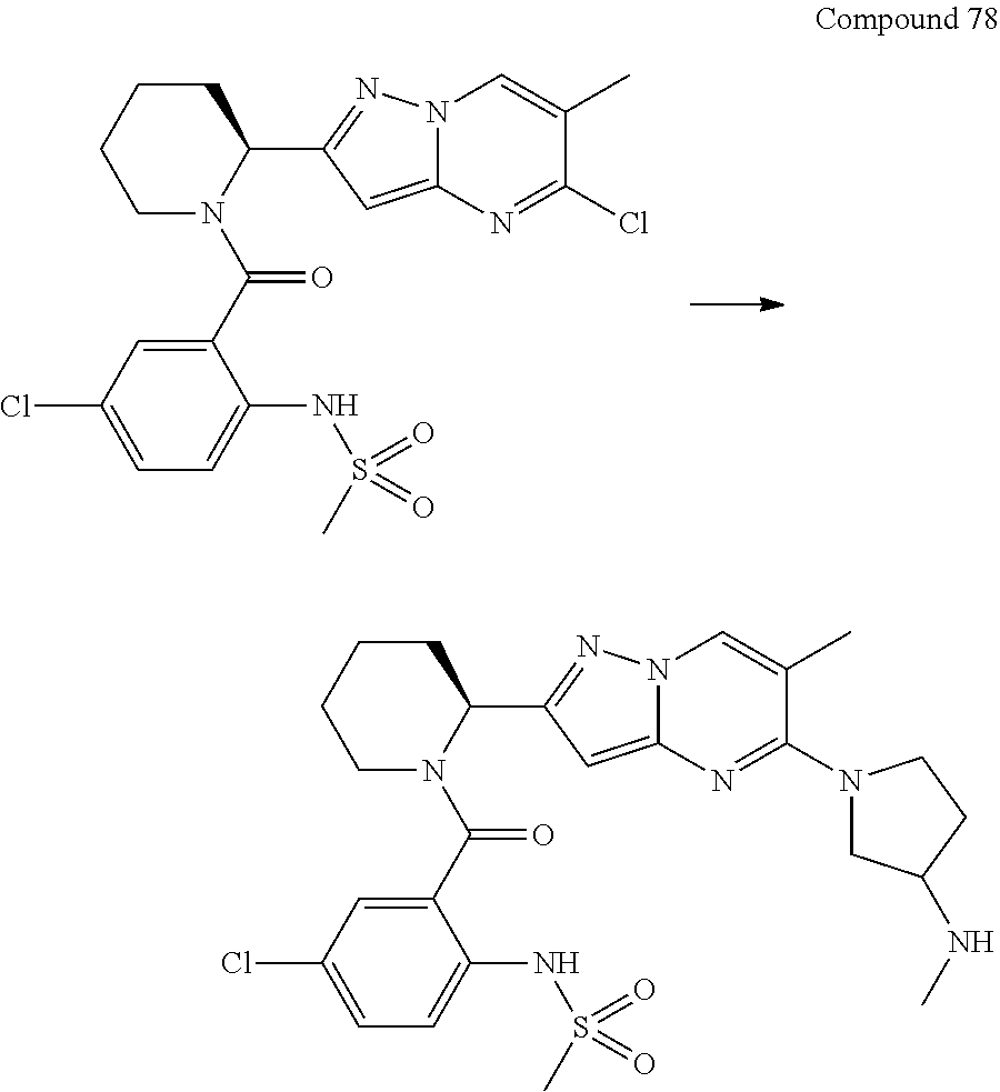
C1(C(N2C(C3=NN4C(=C3)N=C(Cl)C(C)=C4)CCCC2)=O)=CC(Cl)=CC=C1NS(C)(=O)=O.C1(C(N2C(C3=NN4C(=C3)N=C(N3CC(NC)CC3)C(C)=C4)CCCC2)=O)=CC(Cl)=CC=C1NS(C)(=O)=O
